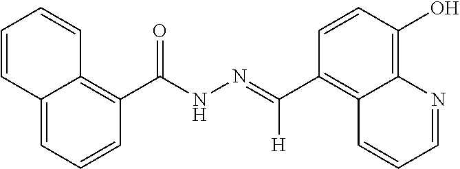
C1(C(NN=C(C2=C3C(=C(O)C=C2)N=CC=C3)[H])=O)=C2C(=CC=C1)C=CC=C2
